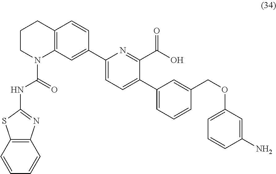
C1=C(OCC2=CC(C3=CC=C(C4=CC5=C(C=C4)CCCN5C(=O)NC4=NC5=C(S4)C=CC=C5)N=C3C(O)=O)=CC=C2)C=C(N)C=C1
